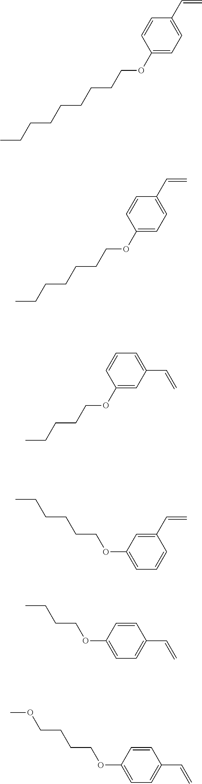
C1(C=C)=CC=C(OCCCCCCCCC)C=C1.C1(C=C)=CC=C(OCCCCCCC)C=C1.C1=C(C=C)C=C(OCCCCC)C=C1.C1(C=C)=CC(OCCCCCC)=CC=C1.C1=CC(OCCCC)=CC=C1C=C.C1=CC(OCCCCOC)=CC=C1C=C
